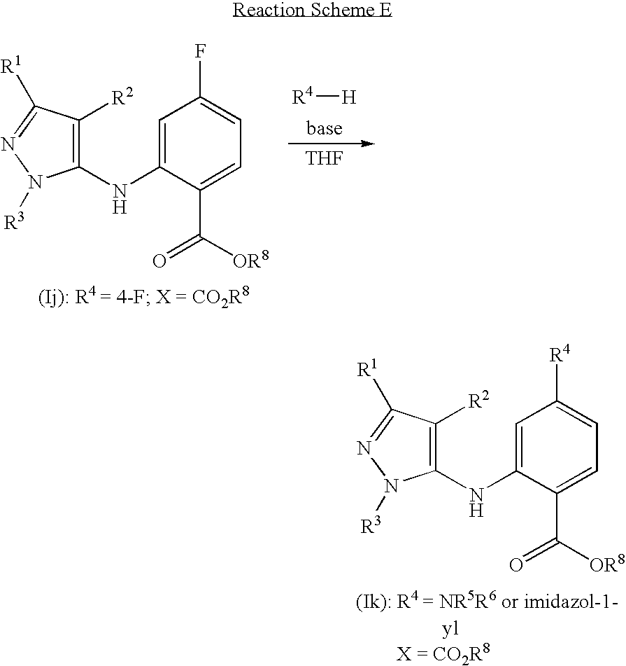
C1=C(NC2=C([R2])C([R1])=NN2[R3])C(C([OR8])=O)=CC=C1F.[R4][H].[THF].C1=C(NC2=C([R2])C([R1])=NN2[R3])C(C([OR8])=O)=CC=C1[R4]
